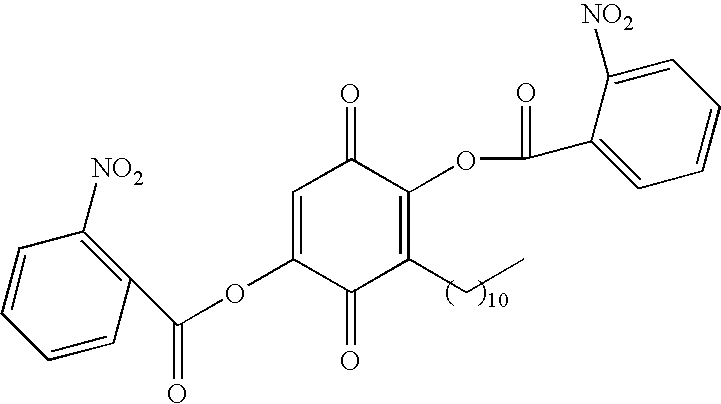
C1=CC([NO2])=C(C(OC2=CC(=O)C(OC(C3=CC=CC=C3[NO2])=O)=C(CC)C2=O)=O)C=C1
